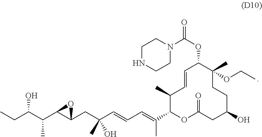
C1(C)C(C(=CC=CC(CC2C(C(C)C(CC)O)O2)(C)O)C)OC(=O)CC(O)CCC(C)(OCC)C(OC(=O)N2CCNCC2)C=C1
